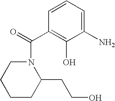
C1(N)=CC=CC(C(=O)N2CCCCC2CCO)=C1O
